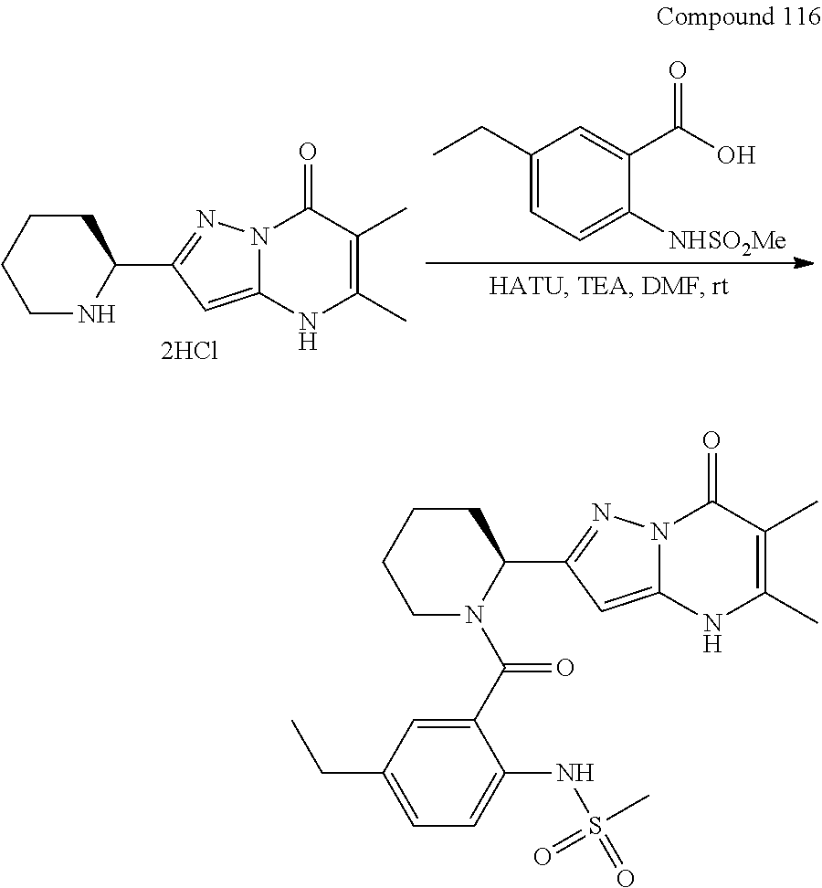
N12C(=CC(C3CCCCN3)=N1)NC(C)=C(C)C2=O.C1(CC)=CC=C([NHSO2Me])C(C(O)=O)=C1.N12C(=CC(C3CCCCN3C(C3=CC(CC)=CC=C3NS(=O)(C)=O)=O)=N1)NC(C)=C(C)C2=O
